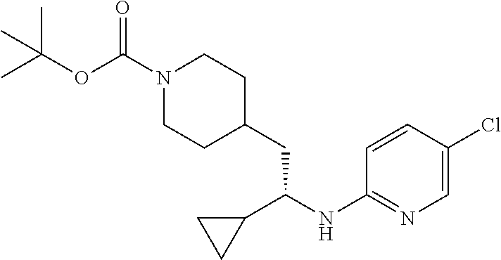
CC(OC(N1CCC(CC(NC2=NC=C(Cl)C=C2)C2CC2)CC1)=O)(C)C
